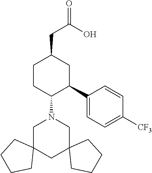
C1CC(N2CC3(CC4(C2)CCCC4)CCCC3)C(C2=CC=C([CF3])C=C2)CC1CC(=O)O
